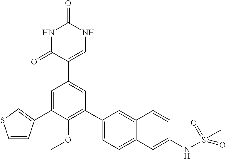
N1C(=O)C(C2=CC(C3=CC=C4C(=C3)C=CC(NS(C)(=O)=O)=C4)=C(OC)C(C3=CSC=C3)=C2)=CNC1=O
